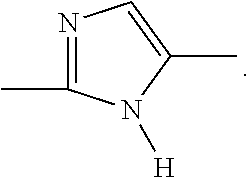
CC1=NC=C(C)N1[H]
